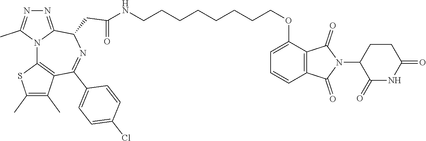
N12C3=C(C(C)=C(C)S3)C(C3=CC=C(Cl)C=C3)=NC(CC(=O)NCCCCCCCCOC3=CC=CC4=C3C(=O)N(C3C(=O)NC(=O)CC3)C4=O)C1=NN=C2C
